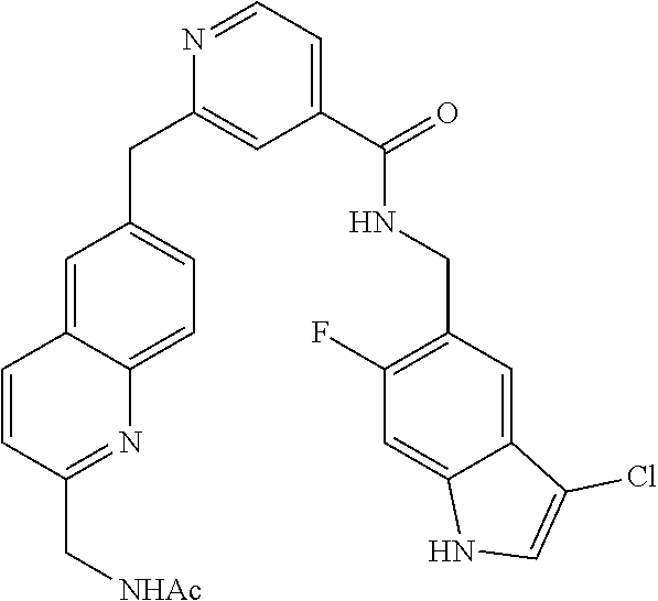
C1(C[NHAc])=NC2=CC=C(CC3=CC(C(=O)NCC4=C(F)C=C5C(=C4)C(Cl)=CN5)=CC=N3)C=C2C=C1
